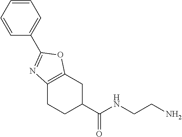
C12=C(CC(C(NCCN)=O)CC1)OC(C1=CC=CC=C1)=N2
